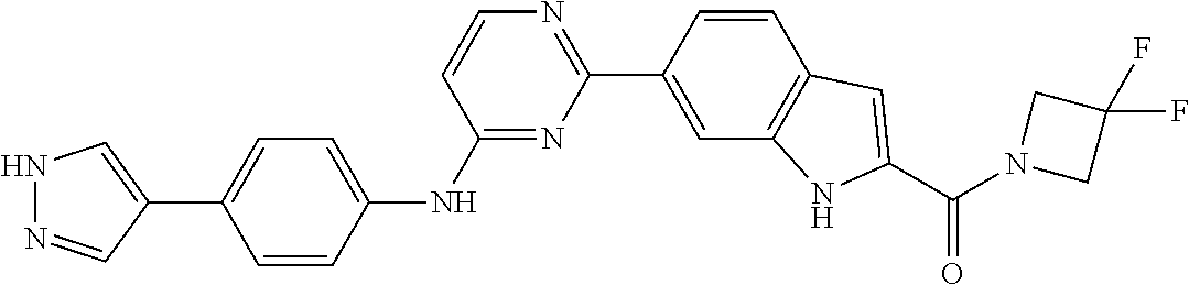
N1N=CC(C2=CC=C(NC3=NC(C4=CC5=C(C=C4)C=C(C(N4CC(F)(F)C4)=O)N5)=NC=C3)C=C2)=C1
